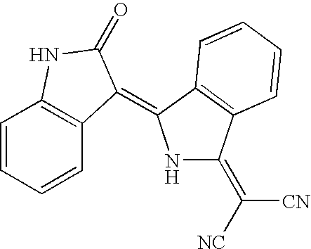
C1=CC=CC2=C1NC(=O)C2=C1NC(=C([NC])[CN])C2=C1C=CC=C2
